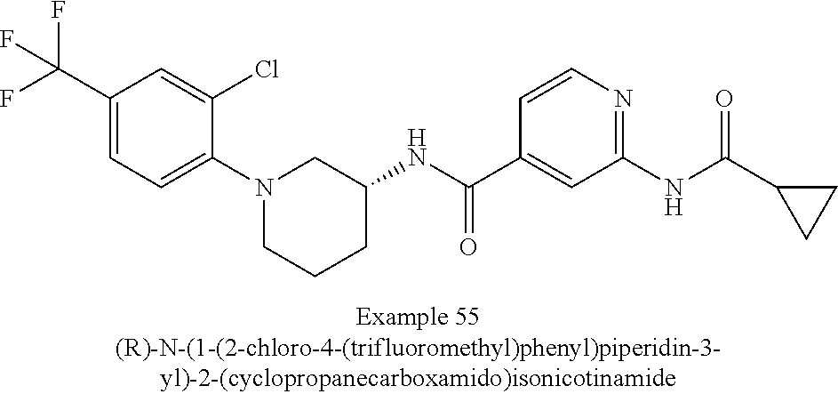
C1(C(F)(F)F)=CC=C(N2CCCC(NC(C3=CC(NC(C4CC4)=O)=NC=C3)=O)C2)C(Cl)=C1
